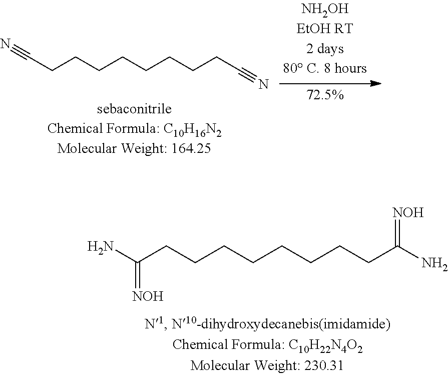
N#CCCCCCCCCC#N.NC(CCCCCCCCC(N)=[NOH])=[NOH]
